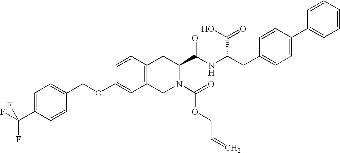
C12=C(CN(C(=O)OCC=C)C(C(NC(CC3=CC=C(C4=CC=CC=C4)C=C3)C(O)=O)=O)C1)C=C(OCC1=CC=C(C(F)(F)F)C=C1)C=C2
